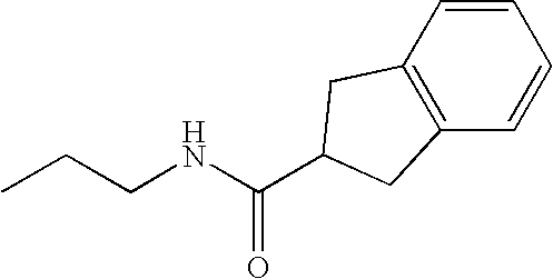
CCCNC(=O)C1CC2=C(C=CC=C2)C1
